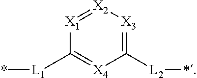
[X1]1=[X2][X3]=C([L2]*)[X4]=C1[L1]*
